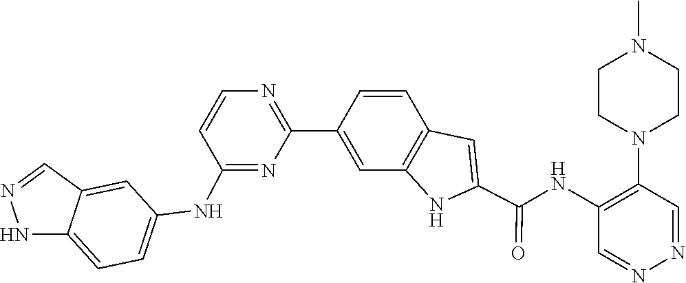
C1=CC2=C(C=C1C1=NC=CC(NC3=CC=C4NN=CC4=C3)=N1)NC(C(NC1=C(N3CCN(C)CC3)C=NN=C1)=O)=C2
